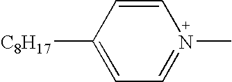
C1=CC([C8H17])=CC=N1C
